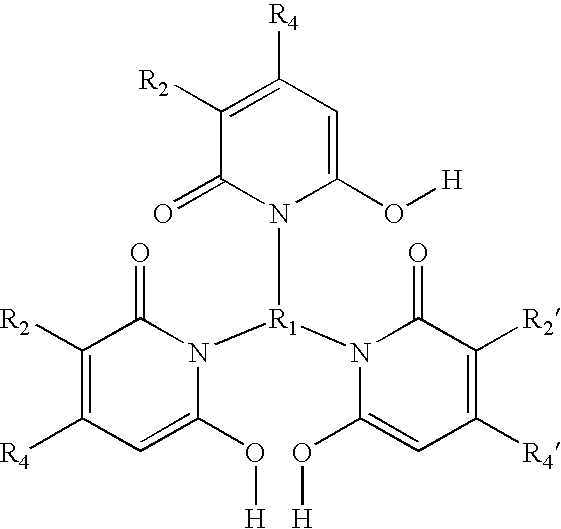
C1([R2])=C([R4])C=C(O[H])N([R1](N2C(O[H])=CC([R4])=C([R2])C2=O)N2C(O[H])=CC([R4])=C([R2])C2=O)C1=O
